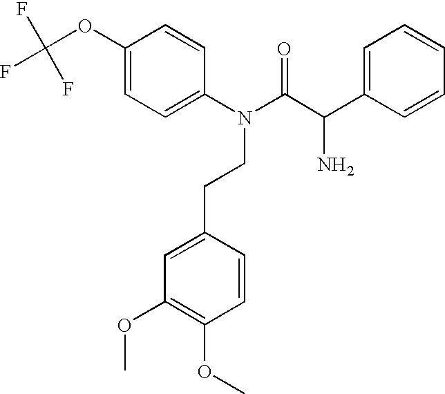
C1(OC(F)(F)F)=CC=C(N(CCC2=CC(OC)=C(OC)C=C2)C(C(C2=CC=CC=C2)N)=O)C=C1
